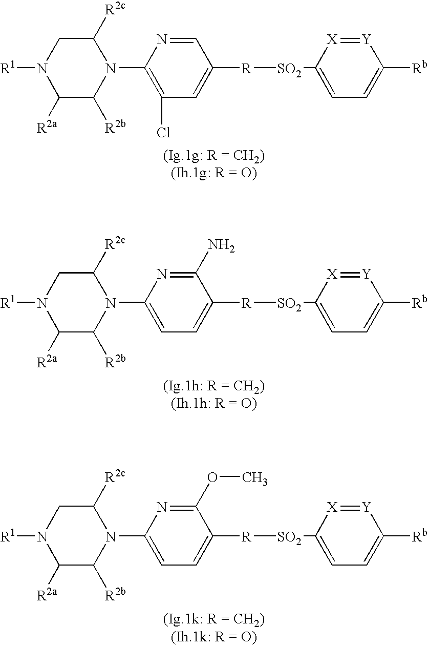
N1([R1])C([R2a])C([R2b])N(C2=C(Cl)C=C([R][SO2]C3=CC=C([Rb])[Y]=[X]3)C=N2)C([R2c])C1.N1([R1])C([R2a])C([R2b])N(C2=CC=C([R][SO2]C3=CC=C([Rb])[Y]=[X]3)C(N)=N2)C([R2c])C1.N1([R1])C([R2a])C([R2b])N(C2=CC=C([R][SO2]C3=CC=C([Rb])[Y]=[X]3)C(OC)=N2)C([R2c])C1
